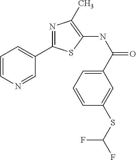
C1(NC(=O)C2=CC=CC(SC(F)F)=C2)=C(C)N=C(C2=CC=CN=C2)S1
